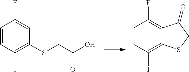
C1=CC(I)=C(SCC(O)=O)C=C1F.C1=CC(I)=C2C(=C1F)C(=O)CS2
